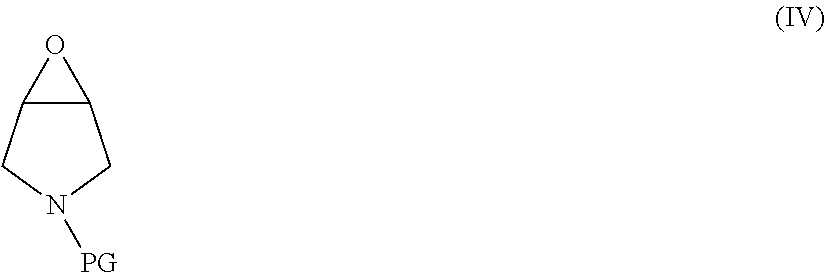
C12C(CN([PG])C1)O2
